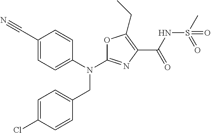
N(C1=NC(C(NS(C)(=O)=O)=O)=C(CC)O1)(CC1=CC=C(Cl)C=C1)C1=CC=C(C#N)C=C1
